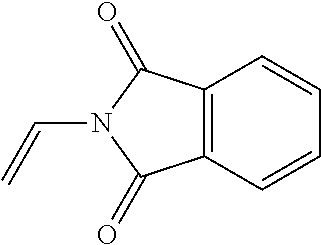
C12=C(C=CC=C1)C(=O)N(C=C)C2=O
